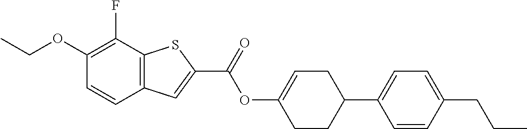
CCOC1=C(F)C2=C(C=C1)C=C(C(OC1=CCC(C3=CC=C(CCC)C=C3)CC1)=O)S2
